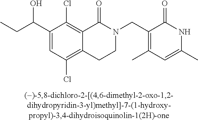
C1(C(CC)O)=CC(Cl)=C2C(=C1Cl)C(=O)N(CC1=C(C)C=C(C)NC1=O)CC2
